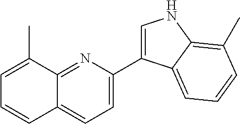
C1=C(C)C2=NC(C3=CNC4=C(C)C=CC=C34)=CC=C2C=C1
